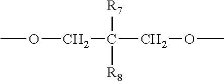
COCC(COC)([R7])[R8]
